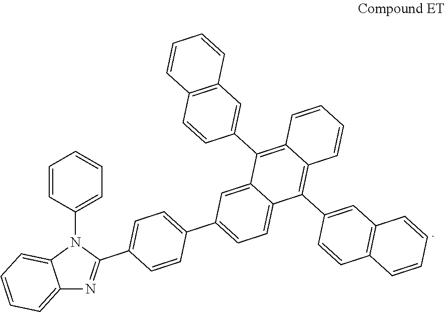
C1=CC(N2C3=CC=CC=C3N=C2C2=CC=C(C3=CC=C4C(=C3)C(C3=CC5=C(C=C3)C=CC=C5)=C3C(=C4C4=CC5=C(C=C4)C=CC=C5)C=CC=C3)C=C2)=CC=C1
